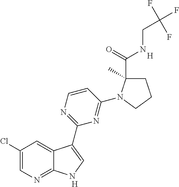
[H].[H].C1(Cl)=CN=C2C(=C1)C(C1=NC=CC(N3C(C(=O)NCC(F)(F)F)(C)CCC3)=N1)=CN2
